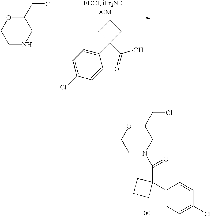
N1CC(CCl)OCC1.C1(C2(C(=O)O)CCC2)=CC=C(Cl)C=C1.C1(CCl)OCCN(C(C2(C3=CC=C(Cl)C=C3)CCC2)=O)C1
